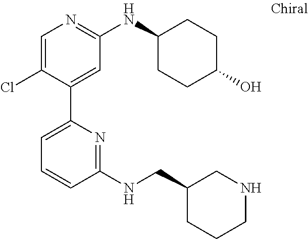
C1=C(Cl)C(C2=CC=CC(NCC3CCCNC3)=N2)=CC(NC2CCC(O)CC2)=N1
